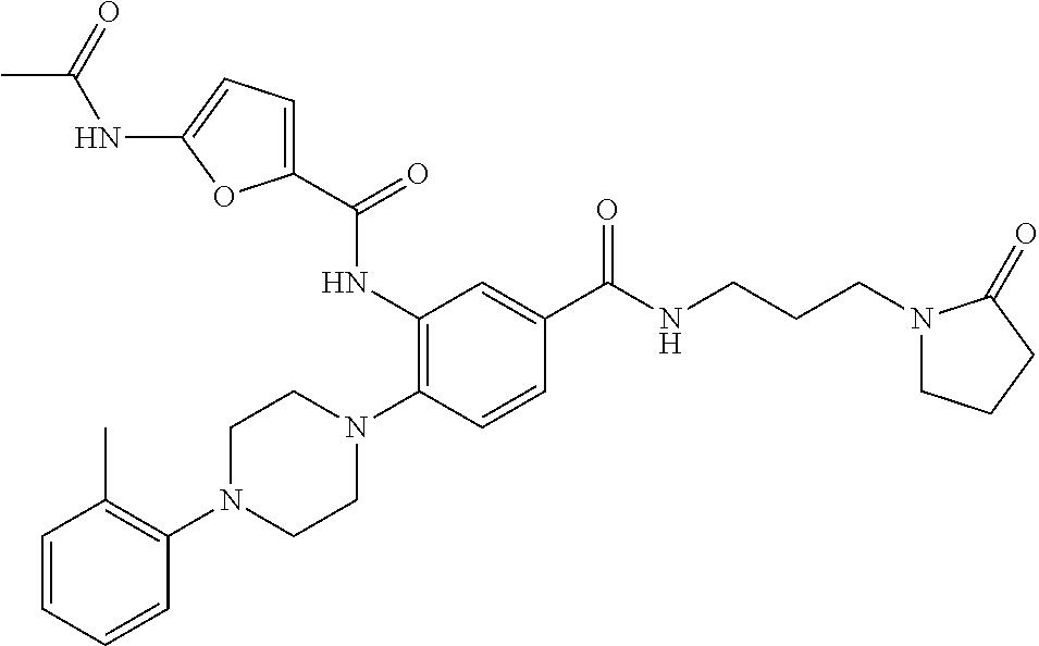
C1=CC=CC(N2CCN(C3=C(NC(C4=CC=C(NC(C)=O)O4)=O)C=C(C(NCCCN4CCCC4=O)=O)C=C3)CC2)=C1C
